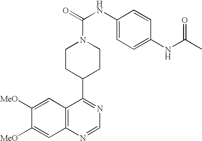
C12=C(N=CN=C1C1CCN(C(=O)NC3=CC=C(NC(=O)C)C=C3)CC1)C=C([MeO])C([MeO])=C2
